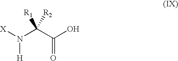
N(C(C(O)=O)([R1])[R2])([X])[H]
